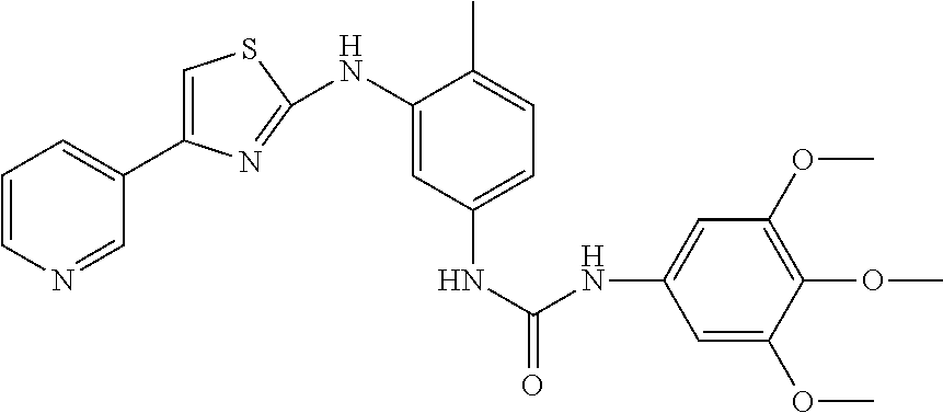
C1=C(C2=CC=CN=C2)N=C(NC2=CC(NC(=O)NC3=CC(OC)=C(OC)C(OC)=C3)=CC=C2C)S1
